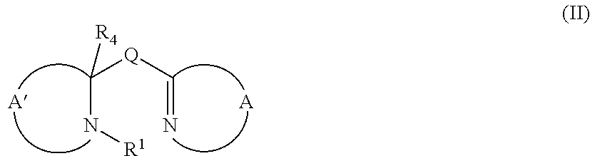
C(N[R1])([Q]C=N)[R4].[A]
